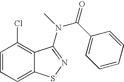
C1=CC=C2C(=C1Cl)C(N(C)C(C1=CC=CC=C1)=O)=NS2
